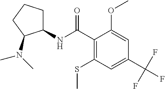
C1(C(=O)NC2CCCC2N(C)C)=C(SC)C=C(C(F)(F)F)C=C1OC
